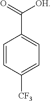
C1=CC([CF3])=CC=C1C(=O)[OH]
